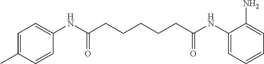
C1=C(C)C=CC(NC(CCCCCC(NC2=CC=CC=C2N)=O)=O)=C1
